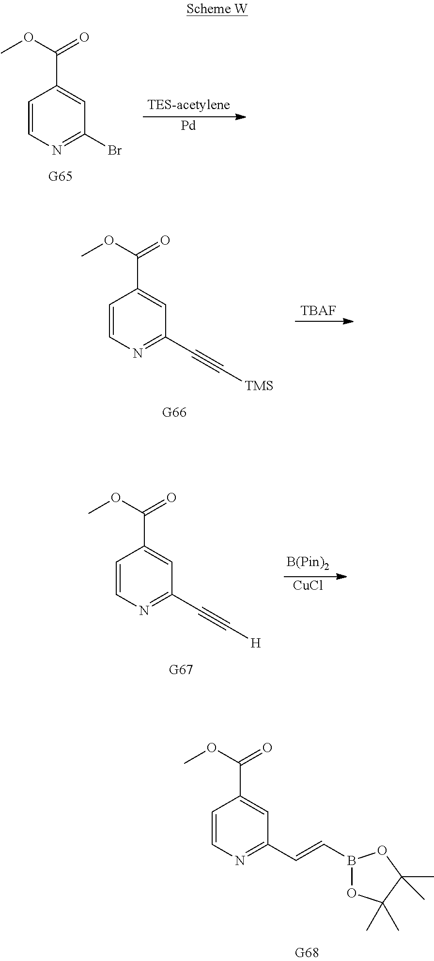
C1=CN=C(C=CB2OC(C)(C)C(C)(C)O2)C=C1C(OC)=O.C1=CN=C(Br)C=C1C(OC)=O.[Pd].C1=CN=C(C#C[TMS])C=C1C(OC)=O.[TBAF].C1=CN=C(C#C[H])C=C1C(OC)=O.[CuCl]
